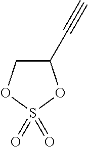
C1(C#C)COS(=O)(=O)O1
